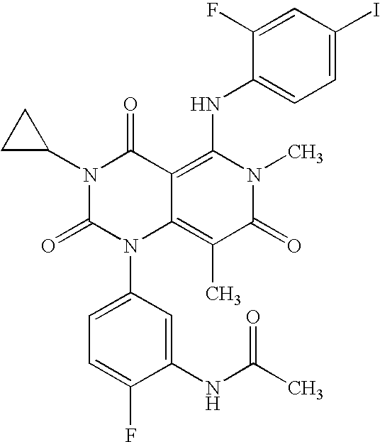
C1=C(F)C(NC(C)=O)=CC(N2C3=C(C)C(=O)N(C)C(NC4=CC=C(I)C=C4F)=C3C(=O)N(C3CC3)C2=O)=C1
